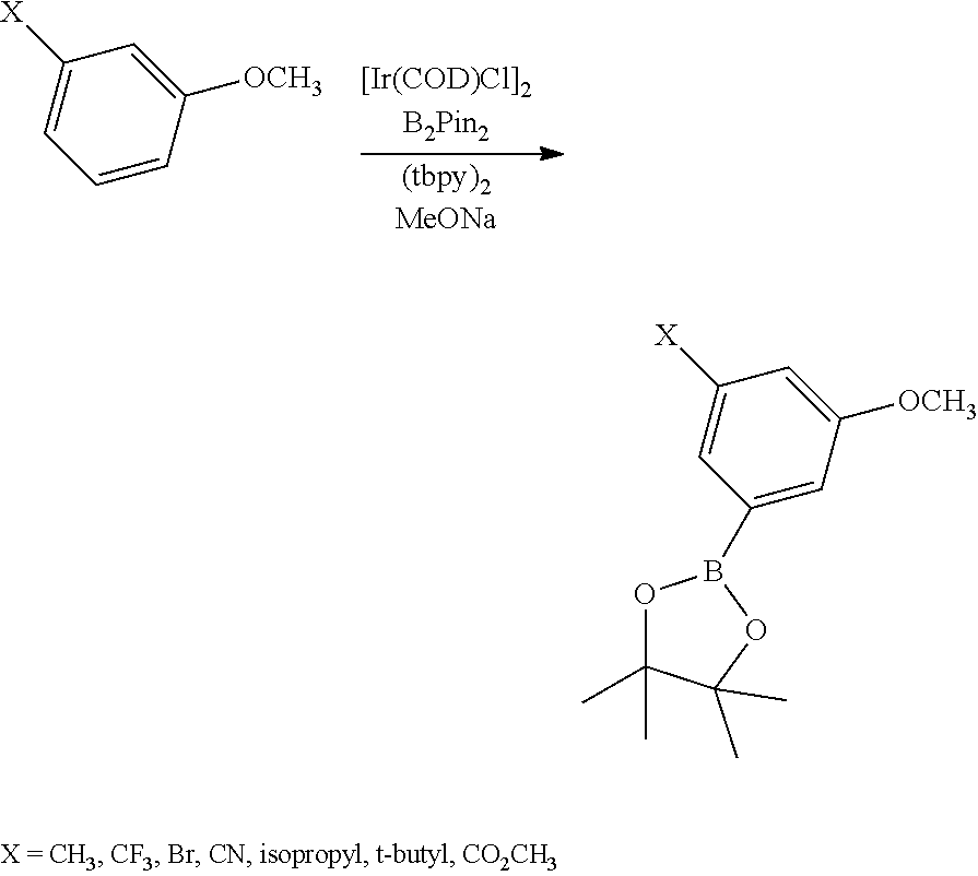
C1=CC([OCH3])=CC([X])=C1.O1C(C)(C)C(C)(C)OB1C1=CC([OCH3])=CC([X])=C1
